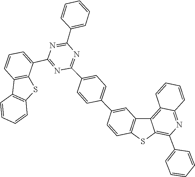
C1=CC=C(C2=NC(C3=CC=CC4=C3SC3=C4C=CC=C3)=NC(C3=CC=C(C4=CC5=C(SC6=C(C7=CC=CC=C7)N=C7C(=C56)C=CC=C7)C=C4)C=C3)=N2)C=C1
